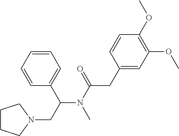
C1=CC=C(C(CN2CCCC2)N(C(=O)CC2=CC(OC)=C(OC)C=C2)C)C=C1
